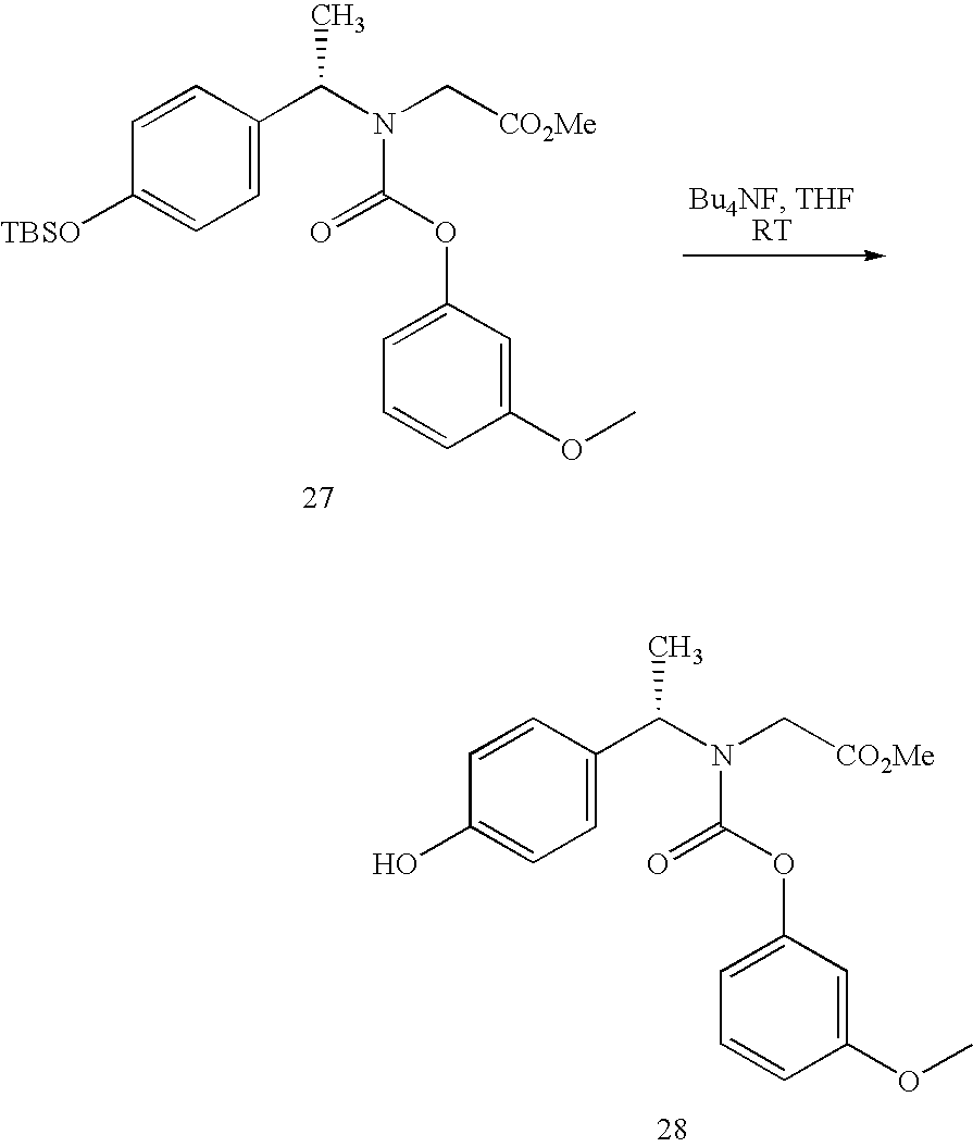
C1=CC([TBSO])=CC=C1C(N(C[CO2Me])C(OC1=CC=CC(OC)=C1)=O)C.C1=CC(O)=CC=C1C(N(C[CO2Me])C(OC1=CC=CC(OC)=C1)=O)C
